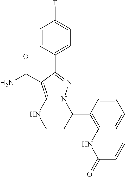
FC1=CC=C(C2=NN3C(=C2C(=O)N)NCCC3C2=C(NC(=O)C=C)C=CC=C2)C=C1
